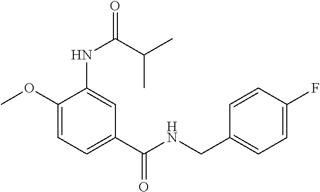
C(NC(C1=CC=C(OC)C(NC(C(C)C)=O)=C1)=O)C1=CC=C(F)C=C1
